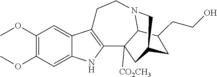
C1(OC)=C(OC)C=C2C(=C1)C1=C(N2)C2([CO2CH3])C3N(CC1)CC(C2)CC3CCO
